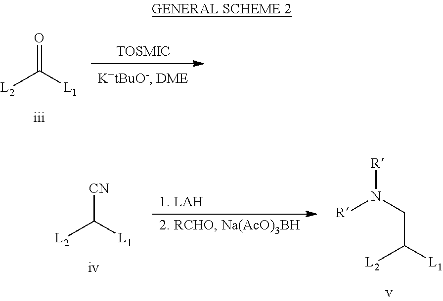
[TOSMIC].O=C([L1])[L2].[CN]C([L1])[L2].[1. LAH].C(C([L1])[L2])N([R])[R]
